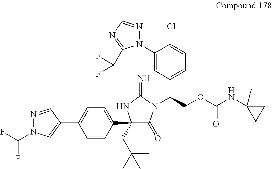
C1(C2(CC(C)(C)C)C(=O)N(C(COC(NC3(C)CC3)=O)C3=CC=C(Cl)C(N4N=CN=C4C(F)F)=C3)C(=N)N2)=CC=C(C2=CN(C(F)F)N=C2)C=C1
